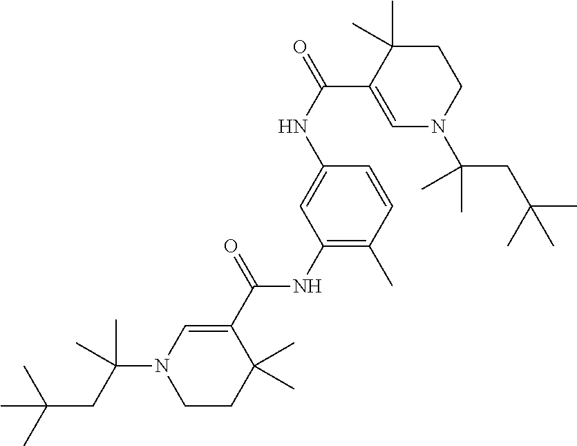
CC(C)(C)CC(C)(N1CCC(C)(C)C(C(=O)NC2=C(C)C=CC(NC(=O)C3=CN(C(C)(CC(C)(C)C)C)CCC3(C)C)=C2)=C1)C
